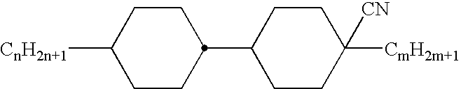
C1CC(C2CCC([CmH2m+1])([CN])CC2)CCC1[CnH2n+1]
